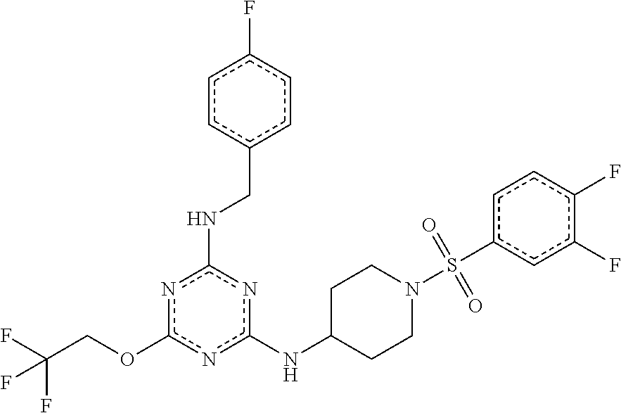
O(c1nc(NCc2ccc(F)cc2)nc(NC2CCN(S(c3ccc(F)c(F)c3)(=O)=O)CC2)n1)CC(F)(F)F
